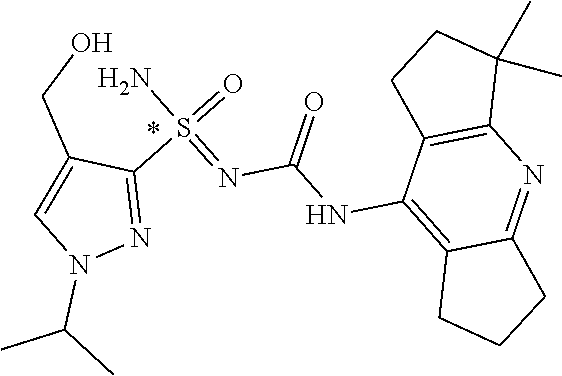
C1(NC(=O)N=S(=O)(N)C2=NN(C(C)C)C=C2CO)=C2CCCC2=NC2=C1CCC2(C)C
